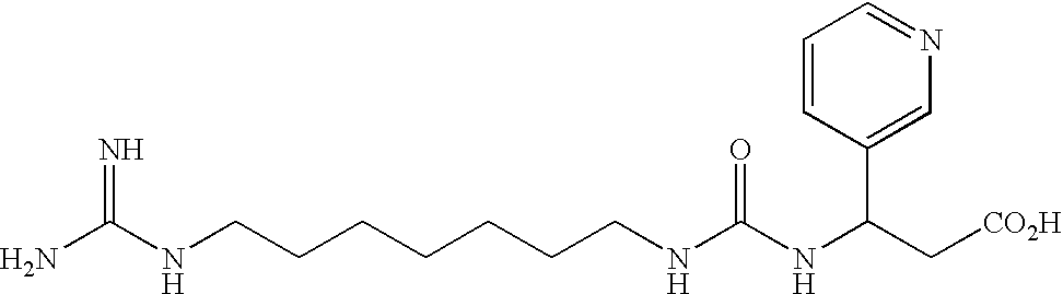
N(CCCCCCCNC(NC(C[CO2H])C1=CN=CC=C1)=O)C(N)=N
